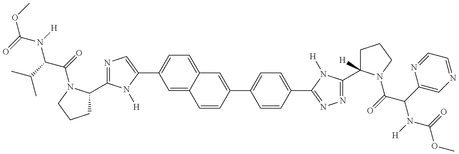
O=C(OC)N(C(C(=O)N1C(C2=NC=C(C3=CC=C4C(=C3)C=CC(C3=CC=C(C5=NN=C(C6([H])CCCN6C(C(N(C(OC)=O)[H])C6=CN=CC=N6)=O)N5[H])C=C3)=C4)N2[H])CCC1)C(C)C)[H]
